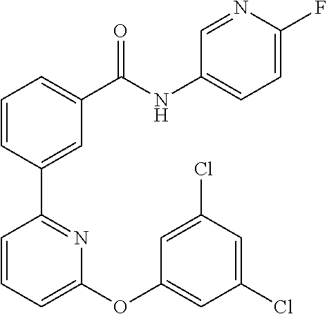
C1=CC(C2=NC(OC3=CC(Cl)=CC(Cl)=C3)=CC=C2)=CC(C(NC2=CC=C(F)N=C2)=O)=C1
